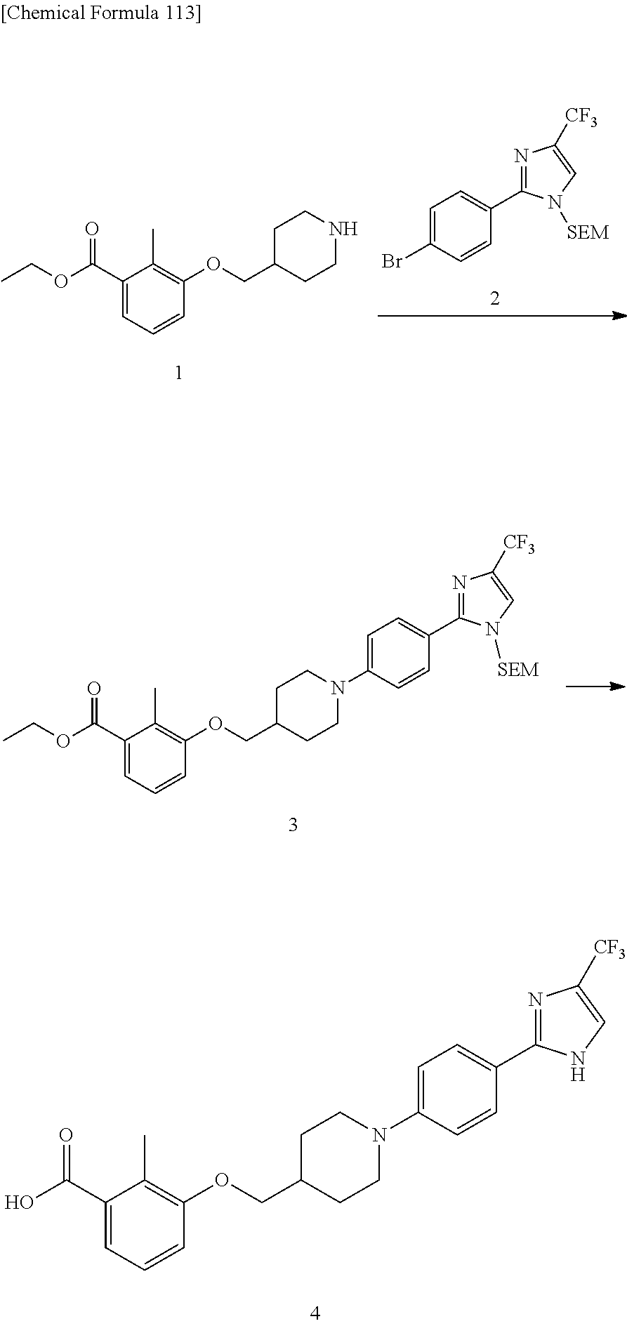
C1(C(OCC)=O)=CC=CC(OCC2CCNCC2)=C1C.C1=C(Br)C=CC(C2=NC([CF3])=CN2[SEM])=C1.C1=C(N2CCC(COC3=C(C)C(C(OCC)=O)=CC=C3)CC2)C=CC(C2=NC([CF3])=CN2[SEM])=C1.C1=C(N2CCC(COC3=C(C)C(C(O)=O)=CC=C3)CC2)C=CC(C2=NC([CF3])=CN2)=C1
